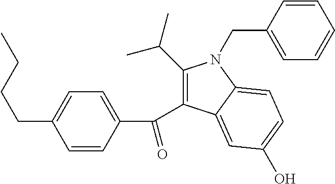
C1(C(C)C)=C(C(C2=CC=C(CCCC)C=C2)=O)C2=CC(O)=CC=C2N1CC1=CC=CC=C1
